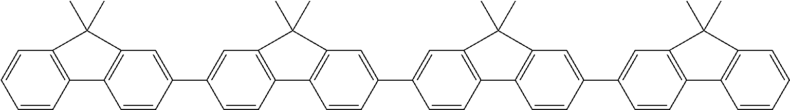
C1=CC2=C(C=C1C1=CC3=C(C4=C(C=C(C5=CC6=C(C7=C(C=C(C8=CC9=C(C%10=C(C=CC=C%10)C9(C)C)C=C8)C=C7)C6(C)C)C=C5)C=C4)C3(C)C)C=C1)C(C)(C)C1=C2C=CC=C1
